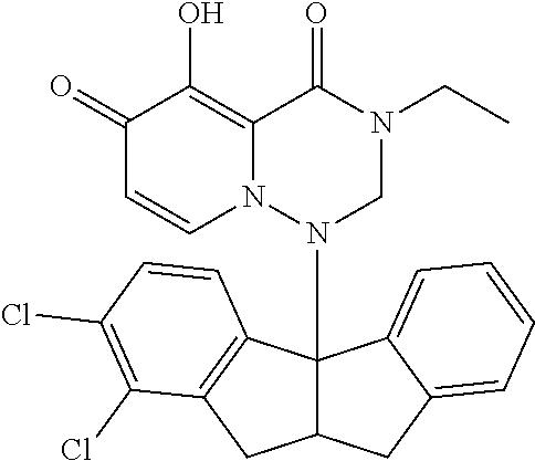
C1(=O)C=CN2C(=C1O)C(=O)N(CC)CN2C12C(CC3=CC=CC=C13)CC1=C2C=CC(Cl)=C1Cl
